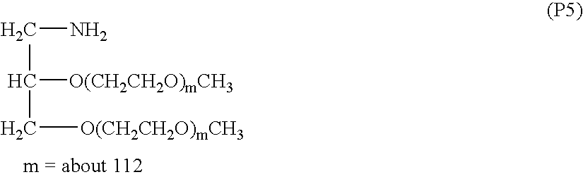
C(N)C([O(CH2CH2O)mCH3])C[O(CH2CH2O)mCH3]
